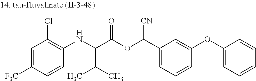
C1=C(C(OC(C(C(C)C)NC2=C(Cl)C=C([F3C])C=C2)=O)[CN])C=C(OC2=CC=CC=C2)C=C1
